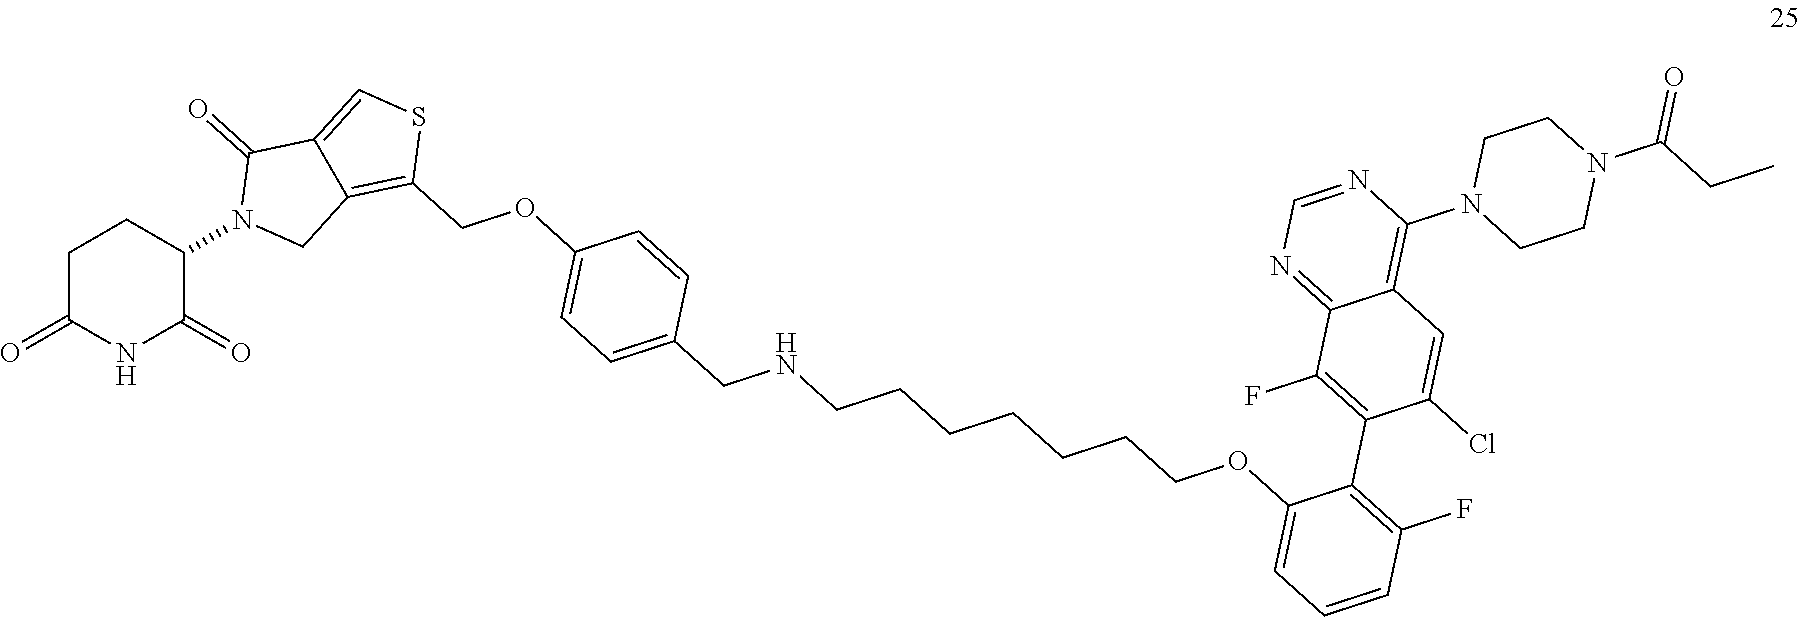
C1C(=O)NC(=O)C(N2CC3=C(COC4=CC=C(CNCCCCCCCOC5=CC=CC(F)=C5C5=C(F)C6=NC=NC(N7CCN(C(CC)=O)CC7)=C6C=C5Cl)C=C4)SC=C3C2=O)C1
